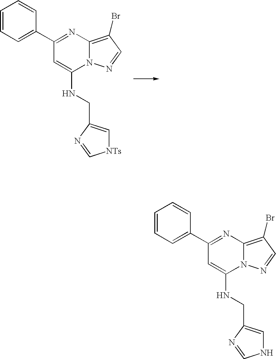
C(NC1=CC(C2=CC=CC=C2)=NC2=C(Br)C=NN12)C1=C[NTs]C=N1.C(NC1=CC(C2=CC=CC=C2)=NC2=C(Br)C=NN12)C1=CNC=N1
